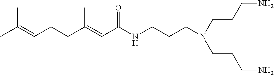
CC(=CCCC(=CC(NCCCN(CCCN)CCCN)=O)C)C
